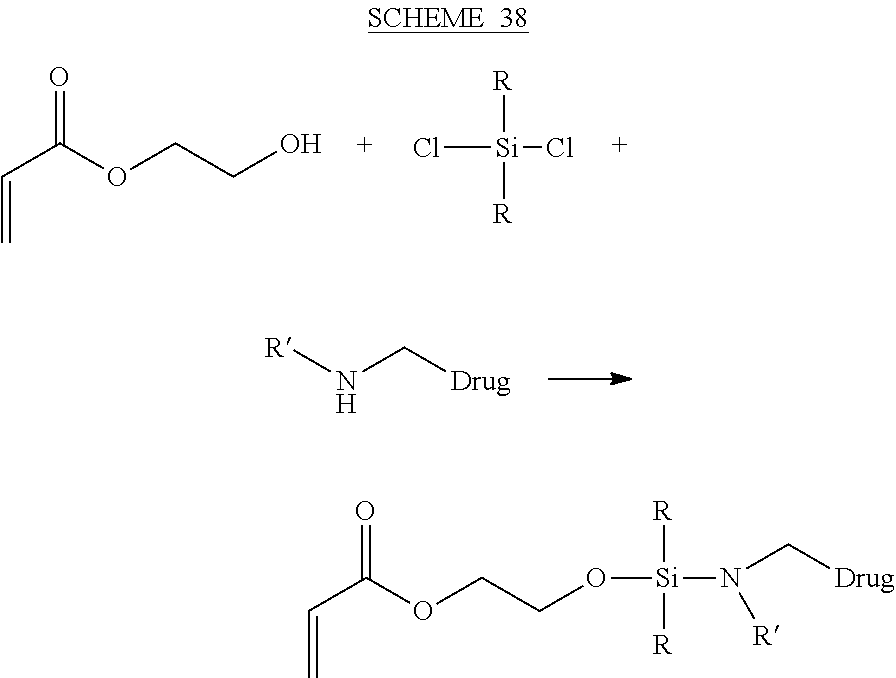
C(C(OCCO)=O)=C.[R][Si](Cl)(Cl)[R].[R]NC[Drug].C(C(OCCO[Si]([R])([R])N(C[Drug])[R])=O)=C
